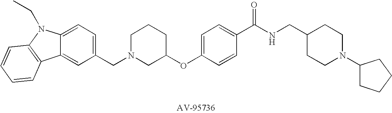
C1N(CC2=CC=C3C(=C2)C2=C(N3CC)C=CC=C2)CC(OC2=CC=C(C(NCC3CCN(C4CCCC4)CC3)=O)C=C2)CC1
